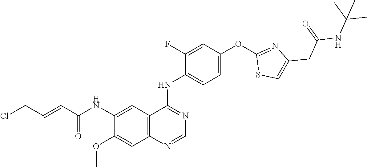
N(C1=CC2=C(C=C1OC)N=CN=C2NC1=CC=C(OC2=NC(CC(=O)NC(C)(C)C)=CS2)C=C1F)C(C=CCCl)=O
